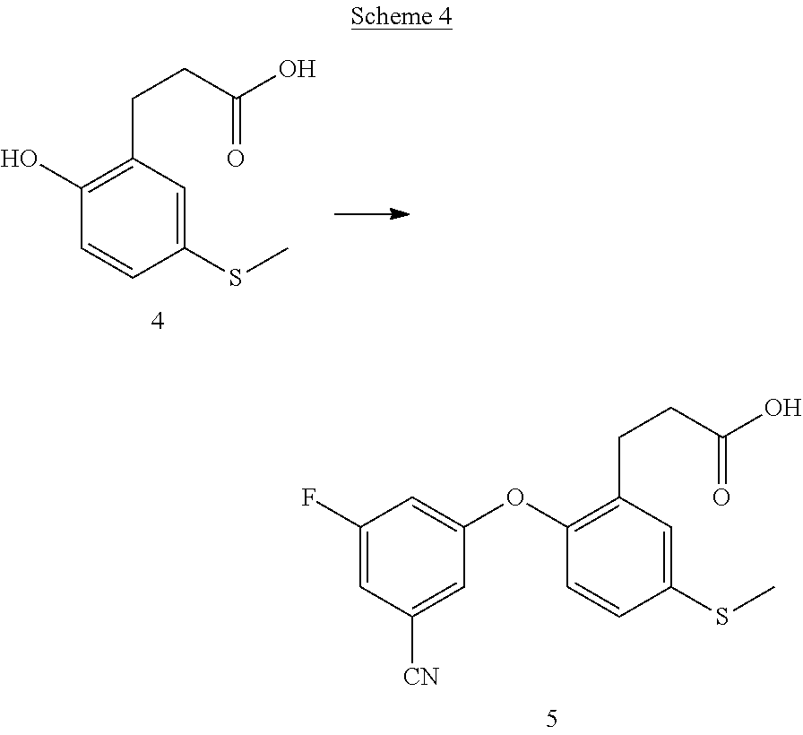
C1(SC)=CC(CCC(O)=O)=C(O)C=C1.C1(SC)=CC(CCC(O)=O)=C(OC2=CC(F)=CC([CN])=C2)C=C1
